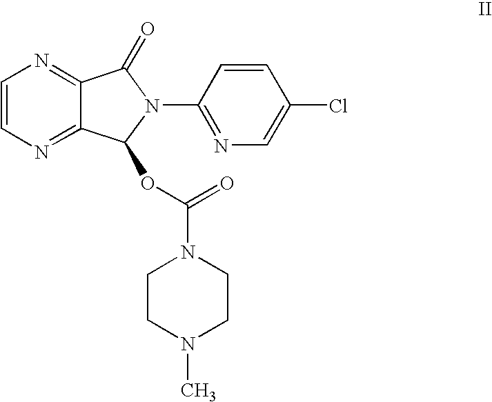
C1=CN=C2C(=N1)C(=O)N(C1=NC=C(Cl)C=C1)C2OC(N1CCN(C)CC1)=O
